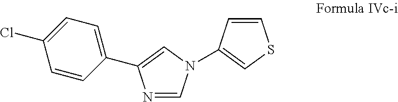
C1=NC(C2=CC=C(Cl)C=C2)=CN1C1=CSC=C1
